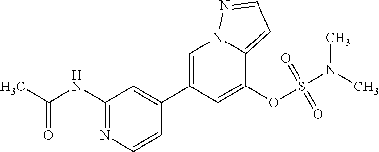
C1(NC(C)=O)=NC=CC(C2=CN3C(=CC=N3)C(OS(N(C)C)(=O)=O)=C2)=C1
